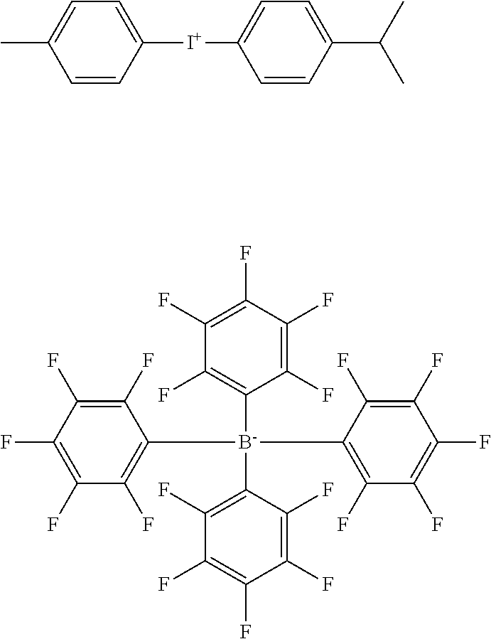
C1([I+]C2=CC=C(C(C)C)C=C2)=CC=C(C)C=C1.C1([B-](C2=C(F)C(F)=C(F)C(F)=C2F)(C2=C(F)C(F)=C(F)C(F)=C2F)C2=C(F)C(F)=C(F)C(F)=C2F)=C(F)C(F)=C(F)C(F)=C1F
